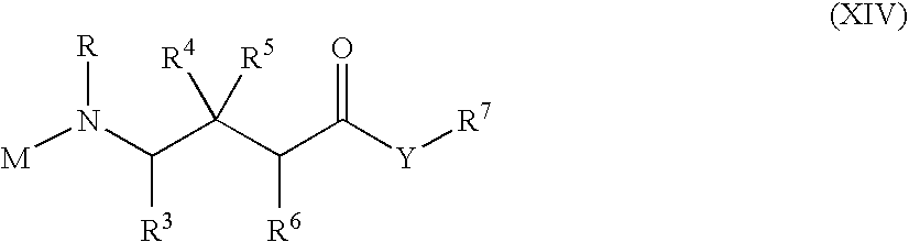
[M]N(C(C(C(C([Y][R7])=O)[R6])([R4])[R5])[R3])[R]
